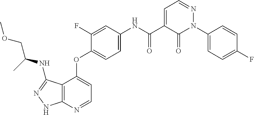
C12=C(N=CC=C1OC1=CC=C(NC(C3=CC=NN(C4=CC=C(F)C=C4)C3=O)=O)C=C1F)NN=C2NC(COC)C
